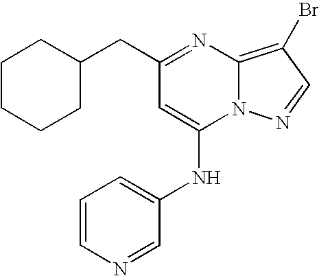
C1(CC2CCCCC2)=NC2=C(Br)C=NN2C(NC2=CC=CN=C2)=C1
